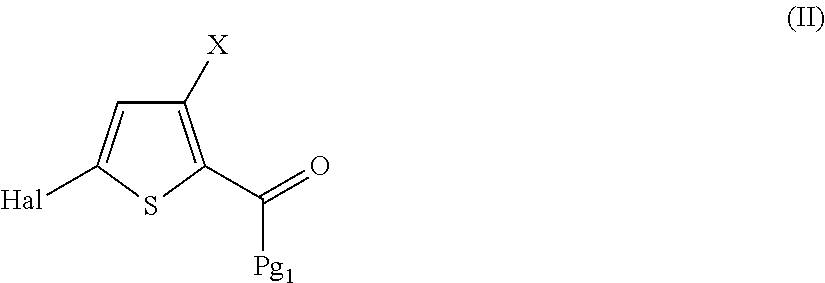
C1([X])=C(C(=O)[Pg1])SC([Hal])=C1
